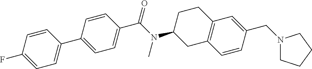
C1=CC(C(N(C2CC3=C(CC2)C=C(CN2CCCC2)C=C3)C)=O)=CC=C1C1=CC=C(F)C=C1
